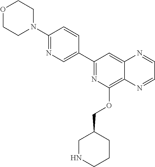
C1(C2=CN=C(N3CCOCC3)C=C2)=NC(OCC2CNCCC2)=C2C(=C1)N=CC=N2
